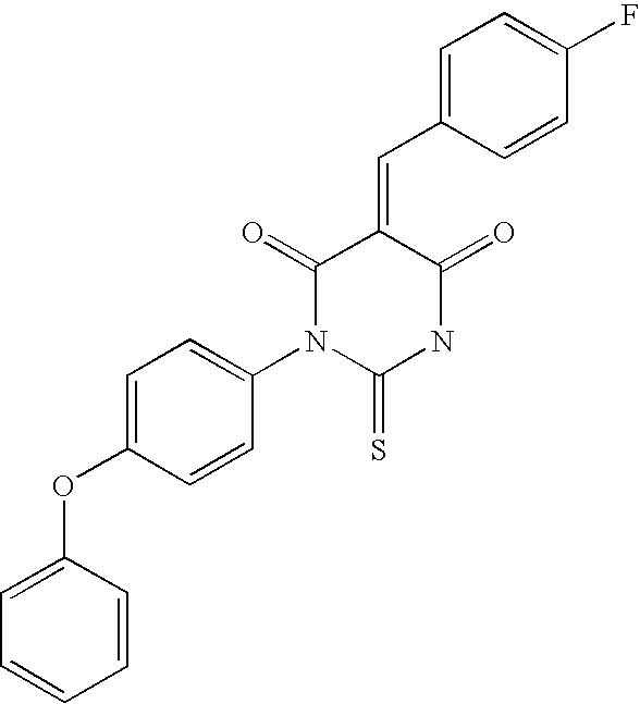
O=C1C(=CC2=CC=C(F)C=C2)C(=O)NC(=S)N1C1=CC=C(OC2=CC=CC=C2)C=C1
